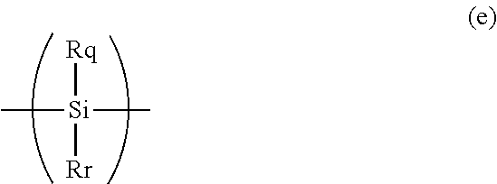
C[Si](C)([Rq])[Rr]
